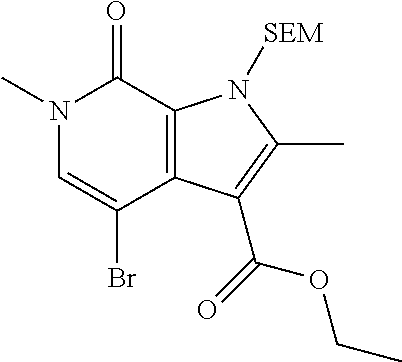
N1(C)C=C(Br)C2=C(C1=O)N([SEM])C(C)=C2C(=O)OCC
